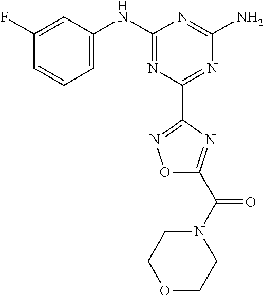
C1(F)=CC(NC2=NC(C3=NOC(C(N4CCOCC4)=O)=N3)=NC(N)=N2)=CC=C1
